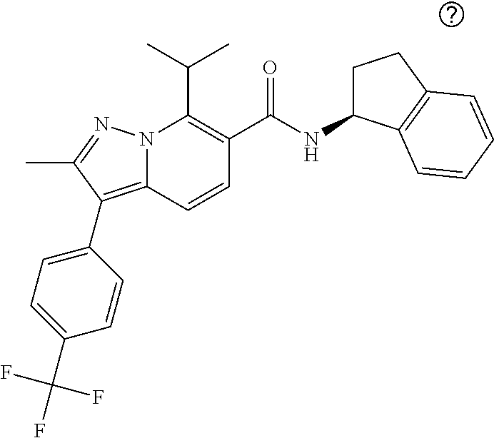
CC(C)C1=C(C(NC2CCC3=C2C=CC=C3)=O)C=CC2=C(C3=CC=C(C(F)(F)F)C=C3)C(C)=NN12
